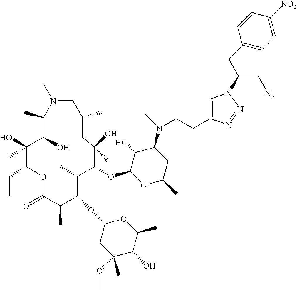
C1(C)C(O)C(O)(C)C(CC)OC(=O)C(C)C(OC2CC(C)(OC)C(O)C(C)O2)C(C)C(OC2OC(C)CC(N(C)CCC3=CN(C(CC4=CC=C([NO2])C=C4)C[N3])N=N3)C2O)C(O)(C)CC(C)CN1C
